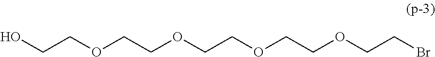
OCCOCCOCCOCCOCCBr
